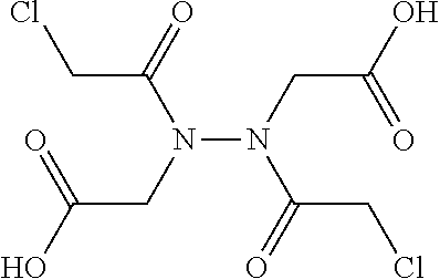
N(C(CCl)=O)(CC(=O)O)N(C(CCl)=O)CC(=O)O
